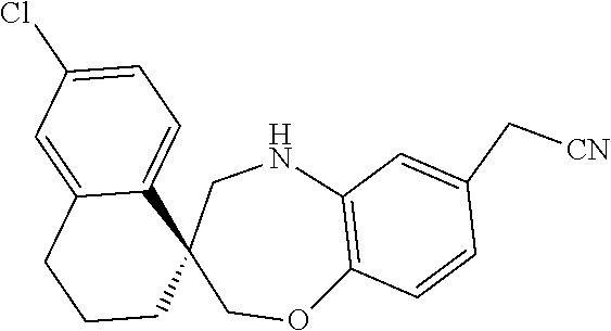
C1=C(Cl)C=C2C(=C1)C1(CCC2)COC2=C(NC1)C=C(C[CN])C=C2
